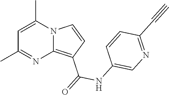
C1=C(C)N2C(=C(C(=O)NC3=CN=C(C#C)C=C3)C=C2)N=C1C
